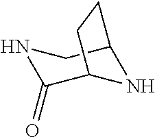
N1C(=O)C2NC(C1)CC2
